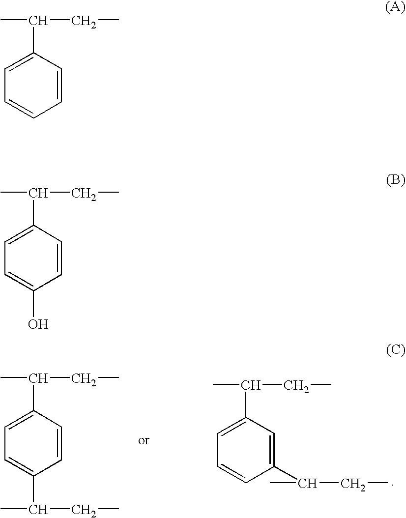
C1=CC(C(C)CC)=CC=C1C(C)CC.C1(C(C)CC)=CC(C(C)CC)=CC=C1.C1=CC(C(C)CC)=CC=C1.C1=CC(C(C)CC)=CC=C1O
